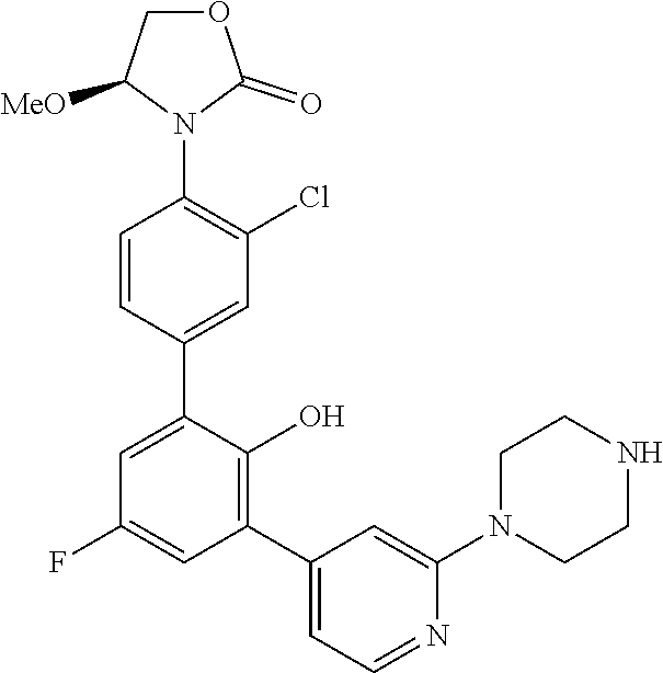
C1OC(=O)N(C2=C(Cl)C=C(C3=CC(F)=CC(C4=CC=NC(N5CCNCC5)=C4)=C3O)C=C2)C1[MeO]
